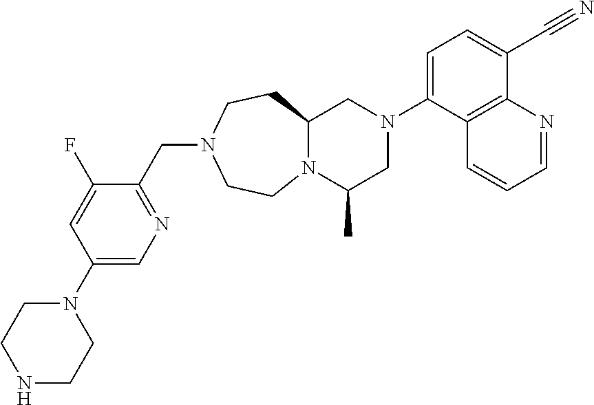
C12N(C(C)CN(C3=CC=C(C#N)C4=C3C=CC=N4)C1)CCN(CC1=NC=C(N3CCNCC3)C=C1F)CC2
